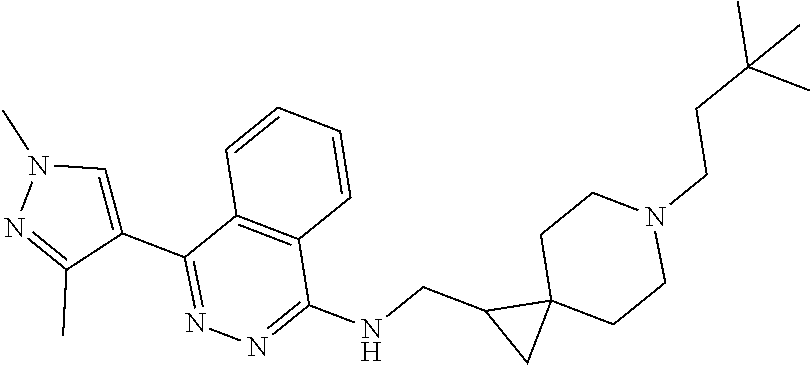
C1=CC=CC2=C1C(C1=CN(C)N=C1C)=NN=C2NCC1CC12CCN(CCC(C)(C)C)CC2
